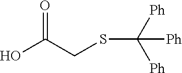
OC(CSC([Ph])([Ph])[Ph])=O
